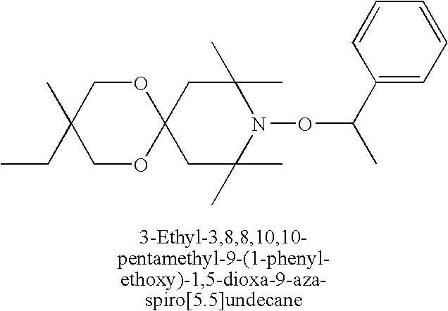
C12(CC(C)(C)N(OC(C)C3=CC=CC=C3)C(C)(C)C1)OCC(C)(CC)CO2
